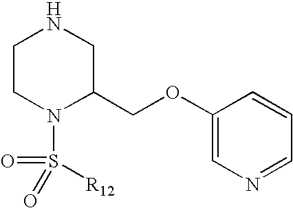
C1CN(S(=O)(=O)[R12])C(COC2=CN=CC=C2)CN1
